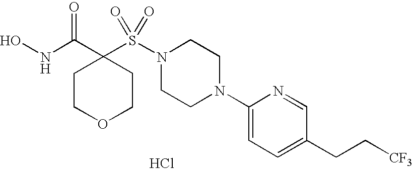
ONC(C1(S(N2CCN(C3=CC=C(CC[CF3])C=N3)CC2)(=O)=O)CCOCC1)=O.Cl
